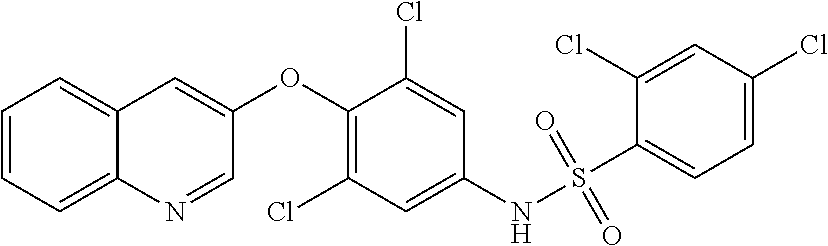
C1=CC=C2C(=C1)C=C(OC1=C(Cl)C=C(NS(C3=CC=C(Cl)C=C3Cl)(=O)=O)C=C1Cl)C=N2
